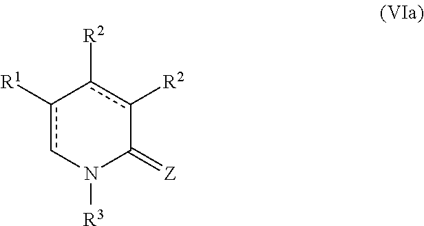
c1([R1])cN([R3])C(=[Z])c([R2])c-1[R2]
